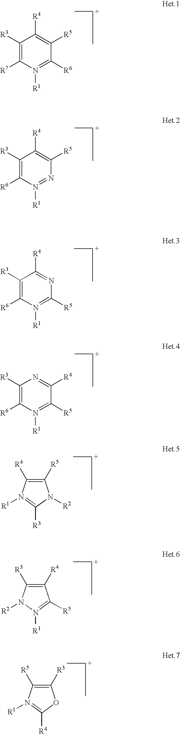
C1([R3])=C([R7])N([R1])=C([R6])C([R5])=C1[R4].C1([R3])=C([R6])N([R1])=NC([R5])=C1[R4].C1([R3])=C([R6])N([R1])=C([R5])N=C1[R4].C1([R3])=C([R6])N([R1])=C([R5])C([R4])=N1.C1([R5])=C([R4])N([R1])=C([R3])N1[R2].C1([R4])=C([R3])N([R2])N([R1])=C1[R5].C1([R3])=C([R5])N([R1])=C([R4])O1
